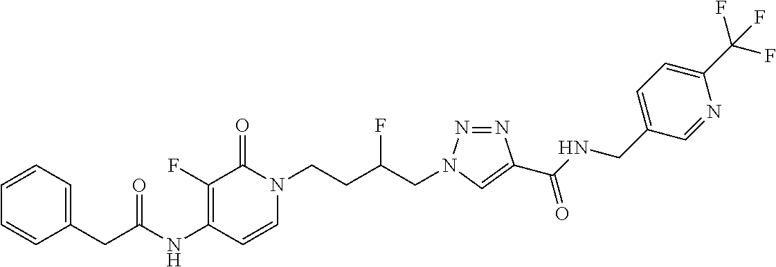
N(C1=C(F)C(=O)N(CCC(CN2N=NC(C(NCC3=CC=C(C(F)(F)F)N=C3)=O)=C2)F)C=C1)C(CC1=CC=CC=C1)=O
